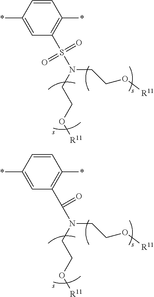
C1(*)=C(S(N(CCO[R11])CCO[R11])(=O)=O)C=C(*)C=C1.C1(*)=C(C(N(CCO[R11])CCO[R11])=O)C=C(*)C=C1
